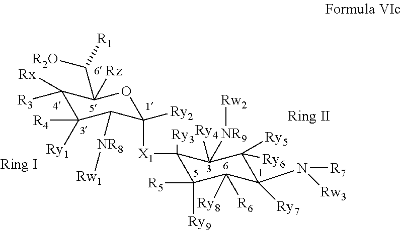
C1([X1]C2([Ry3])C([R5])([Ry9])C([R6])([Ry8])C([Ry7])(N([R7])[Rw3])C([Ry6])([Ry5])C2([NR9][Rw2])[Ry4])([Ry2])C([NR8][Rw1])C([R4])([Ry1])C([R3])([Rx])C(C([R1])[R2O])([Rz])O1
